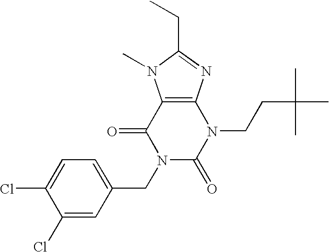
C12=C(N=C(CC)N1C)N(CCC(C)(C)C)C(=O)N(CC1=CC=C(Cl)C(Cl)=C1)C2=O
